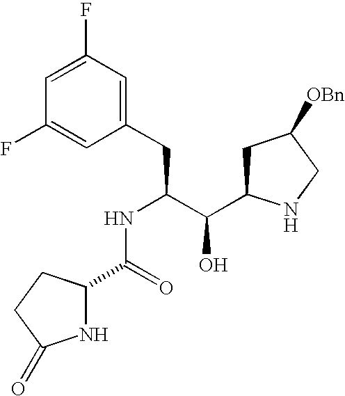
C1(F)=CC(F)=CC(CC(C(C2CC([OBn])CN2)O)NC(C2NC(=O)CC2)=O)=C1
